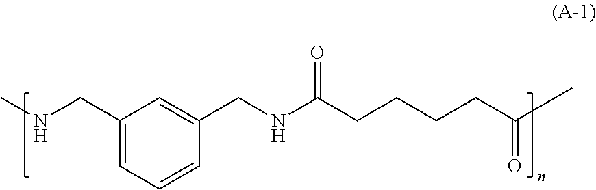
N(CC1=CC=CC(CNC(CCCCC(C)=O)=O)=C1)C
